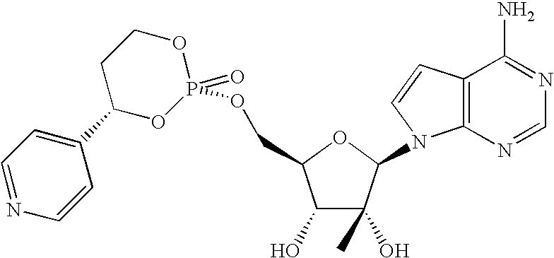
O1CCC(C2=CC=NC=C2)OP1(=O)OCC1C(O)C(C)(O)C(N2C3=C(C(N)=NC=N3)C=C2)O1
